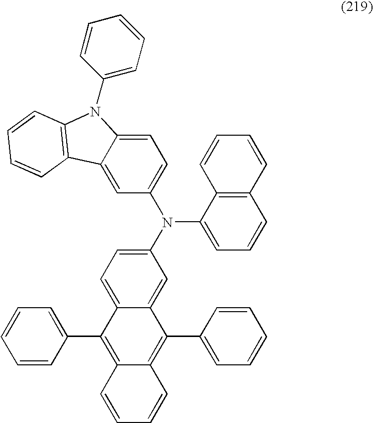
C1=C2C(=CC(N(C3=CC=CC4=C3C=CC=C4)C3=CC=C4C(=C3)C(C3=CC=CC=C3)=C3C(=C4C4=CC=CC=C4)C=CC=C3)=C1)C1=C(C=CC=C1)N2C1=CC=CC=C1
